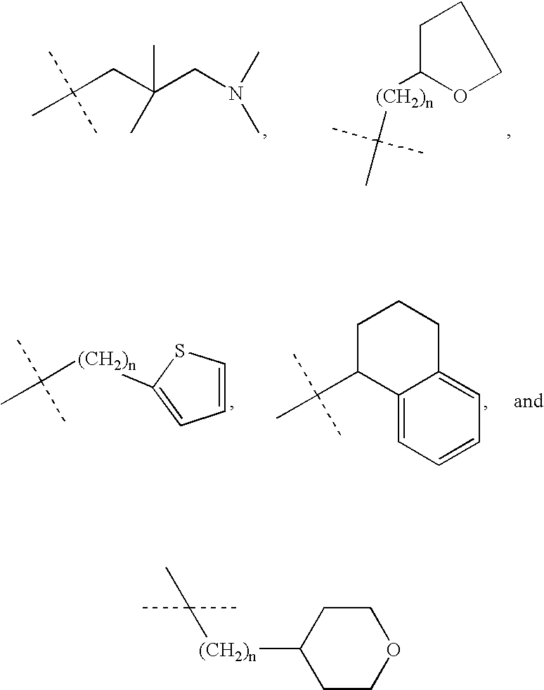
CC(CC(CN(C)C)(C)C)(C)C.C1CC([(CH2)n]C(C)(C)C)OC1.C1C(C(C)(C)C)C2=CC=CC=C2CC1.C1=CSC([(CH2)n]C(C)(C)C)=C1.C1CC([(CH2)n]C(C)(C)C)CCO1
